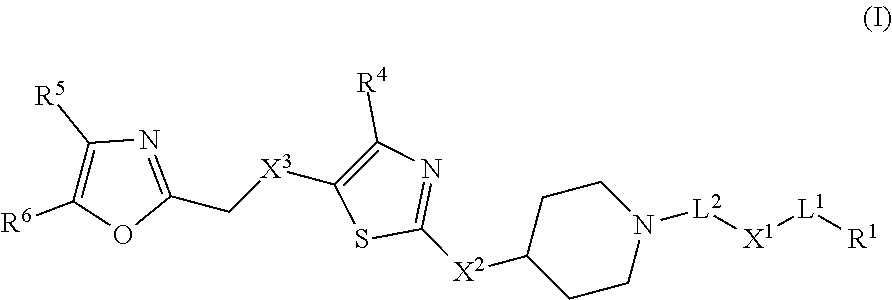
C1CN([L2][X1][L1][R1])CCC1[X2]C1=NC([R4])=C([X3]CC2=NC([R5])=C([R6])O2)S1
